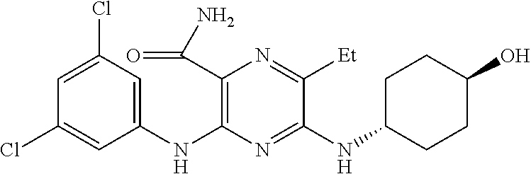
C1(NC2=C(C(N)=O)N=C([Et])C(NC3CCC(O)CC3)=N2)=CC(Cl)=CC(Cl)=C1
